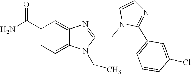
C1(C(N)=O)=CC=C2C(=C1)N=C(CN1C(C3=CC=CC(Cl)=C3)=NC=C1)N2CC
